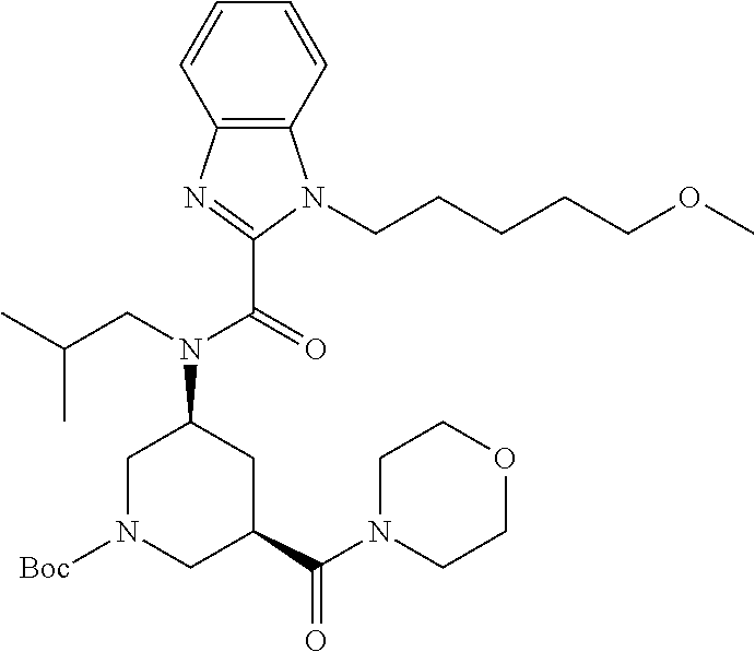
C1N([Boc])CC(C(N2CCOCC2)=O)CC1N(CC(C)C)C(=O)C1=NC2=C(N1CCCCCOC)C=CC=C2
